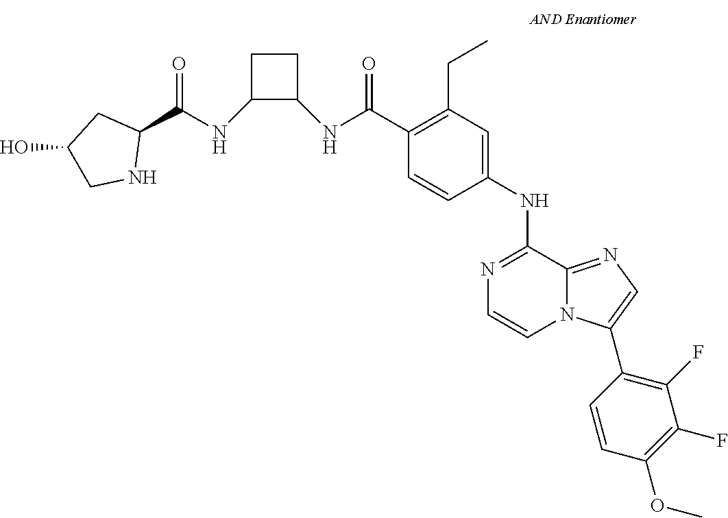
N1=C(NC2=CC(CC)=C(C(NC3CCC3NC(C3CC(O)CN3)=O)=O)C=C2)C2=NC=C(C3=C(F)C(F)=C(OC)C=C3)N2C=C1
